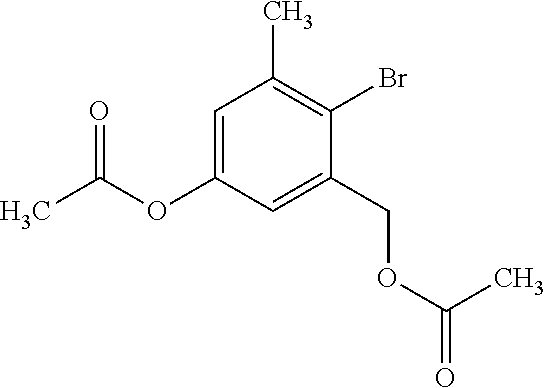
C1=C(OC(C)=O)C=C(COC(C)=O)C(Br)=C1C
